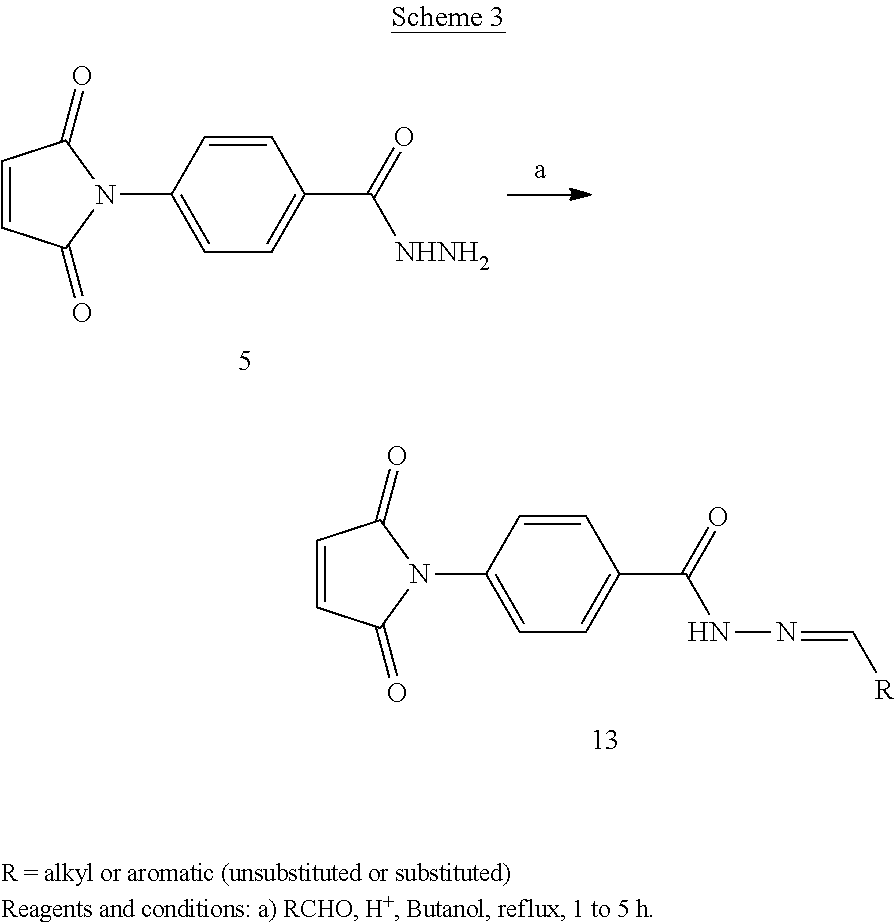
C1=CC(=O)N(C2=CC=C(C(=O)[NHNH2])C=C2)C1=O.C1=CC(=O)N(C2=CC=C(C(=O)NN=C[R])C=C2)C1=O
